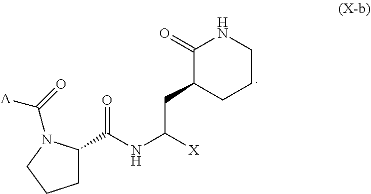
C(NC(CC1CCCNC1=O)[X])(=O)C1CCCN1C(=O)[A]
